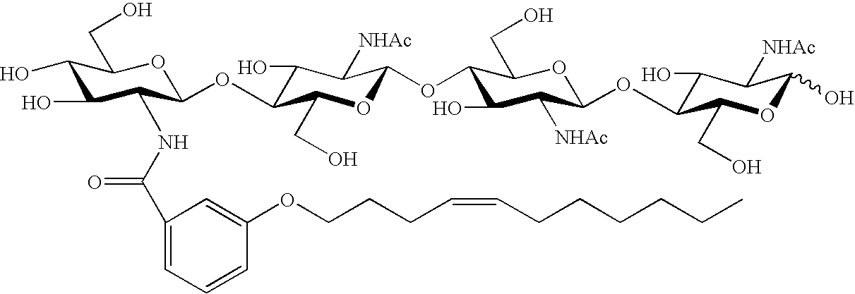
C1(O)C(O)C(NC(C2=CC=CC(OCCCC=CCCCCCC)=C2)=O)C(OC2C(O)C([NHAc])C(OC3C(O)C([NHAc])C(OC4C(O)C([NHAc])C(O)OC4CO)OC3CO)OC2CO)OC1CO
